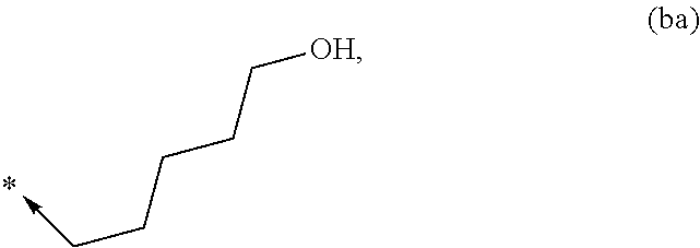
C-CCCCC[OH]
